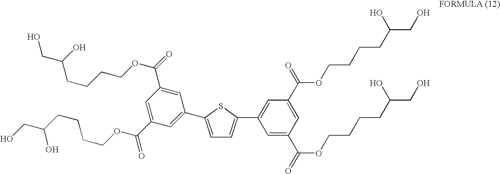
C1=C(C(OCCCCC(CO)O)=O)C=C(C(OCCCCC(CO)O)=O)C=C1C1=CC=C(C2=CC(C(=O)OCCCCC(CO)O)=CC(C(=O)OCCCCC(CO)O)=C2)S1
